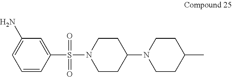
C1(N)=CC=CC(S(=O)(=O)N2CCC(N3CCC(C)CC3)CC2)=C1
